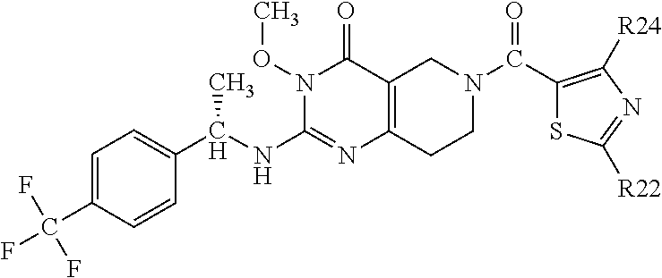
C1=C(C(F)(F)F)C=CC(C(NC2=NC3=C(C(=O)N2OC)CN(C(C2=C([R24])N=C([R22])S2)=O)CC3)C)=C1
